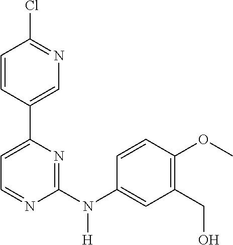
C1(C2=CN=C(Cl)C=C2)=CC=NC(N([H])C2=CC(CO)=C(OC)C=C2)=N1
